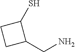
C1(CN)C(S)CC1
